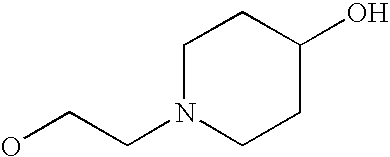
C1N(CCO)CCC(O)C1
